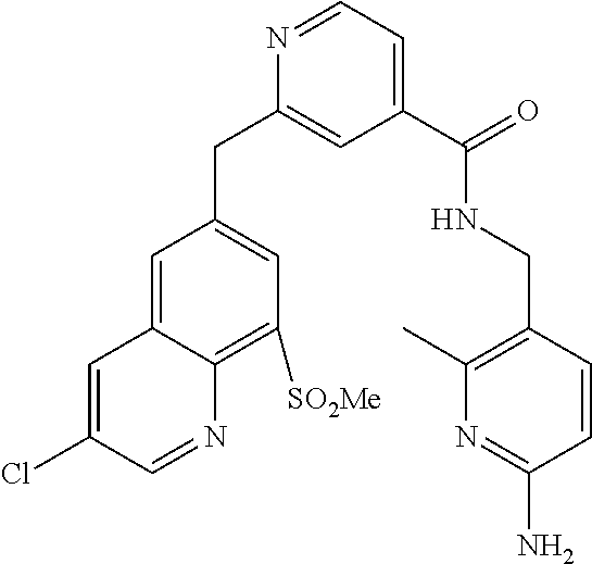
C1(CC2=CC([SO2Me])=C3C(=C2)C=C(Cl)C=N3)=CC(C(NCC2=C(C)N=C(N)C=C2)=O)=CC=N1
